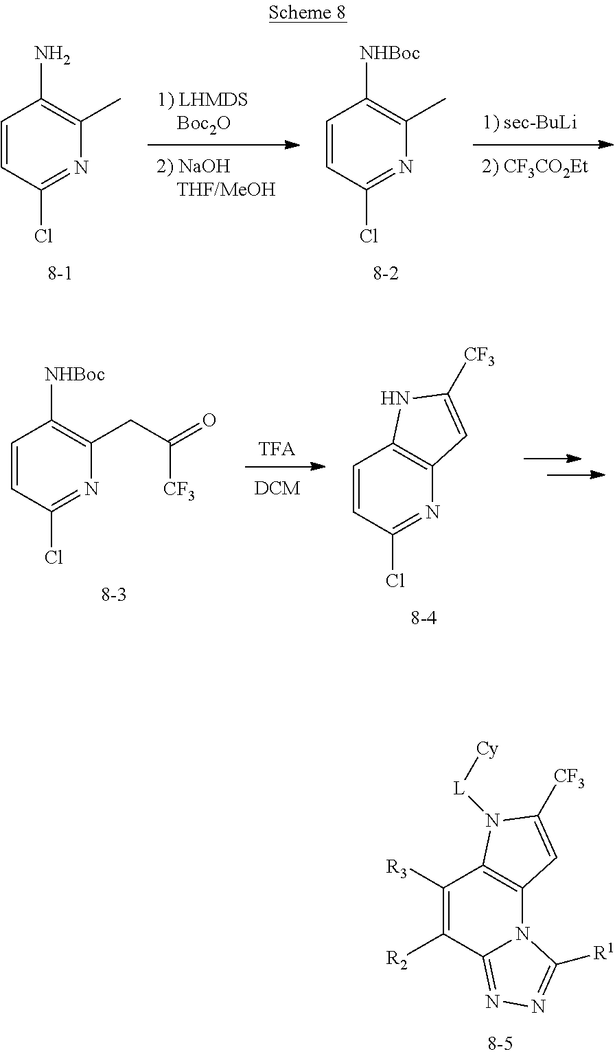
C1=CC(Cl)=NC(C)=C1N.C1=CC(Cl)=NC(C)=C1[NHBoc].C1([R3])=C([R2])C2=NN=C([R1])N2C2=C1N([L][Cy])C([CF3])=C2.C1=CC(Cl)=NC(CC(=O)[CF3])=C1[NHBoc].C1=CC(Cl)=NC2=C1NC([CF3])=C2.[TFA]
